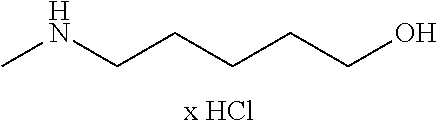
CNCCCCCO
